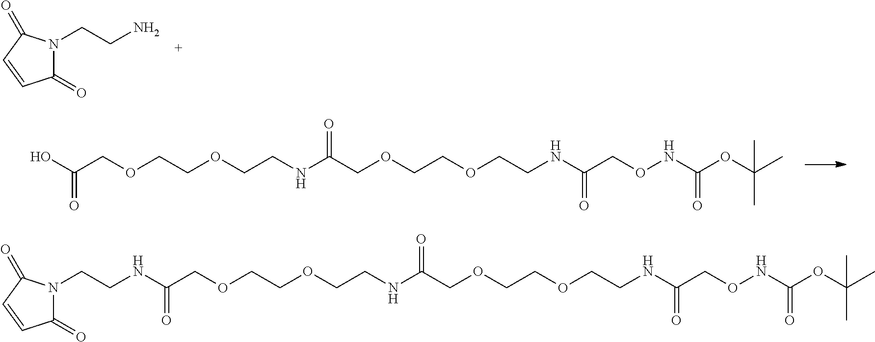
C1(=O)N(CCN)C(=O)C=C1.OC(COCCOCCNC(COCCOCCNC(CONC(OC(C)(C)C)=O)=O)=O)=O.N(C(COCCOCCNC(COCCOCCNC(CONC(OC(C)(C)C)=O)=O)=O)=O)CCN1C(=O)C=CC1=O
